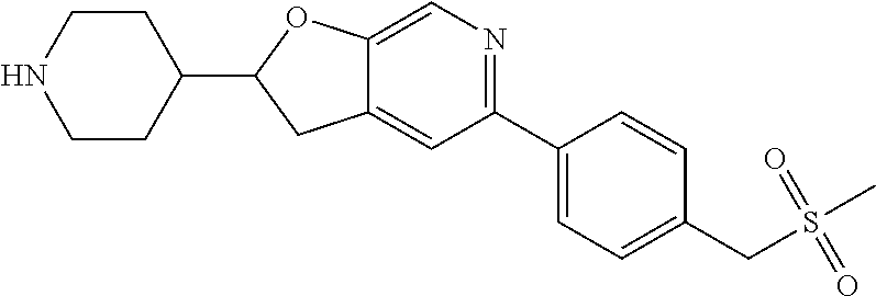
C1CNCCC1C1CC2=CC(C3=CC=C(CS(C)(=O)=O)C=C3)=NC=C2O1
